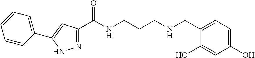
N1=C(C(NCCCNCC2=CC=C(O)C=C2O)=O)C=C(C2=CC=CC=C2)N1
